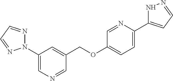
N1(C2=CN=CC(COC3=CC=C(C4=CC=NN4)N=C3)=C2)N=CC=N1
